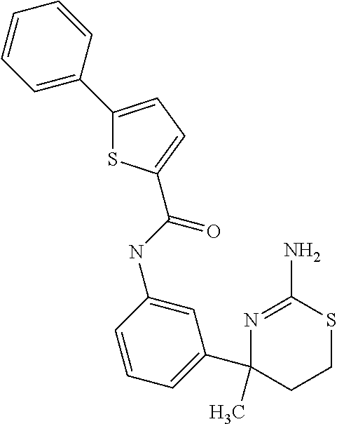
N1=C(N)SCCC1(C1=CC=CC(NC(=O)C2=CC=C(C3=CC=CC=C3)S2)=C1)C
